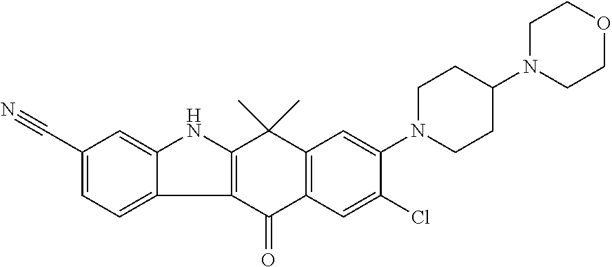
C12=C(C(=O)C3=C(C1(C)C)C=C(N1CCC(N4CCOCC4)CC1)C(Cl)=C3)C1=CC=C(C#N)C=C1N2
